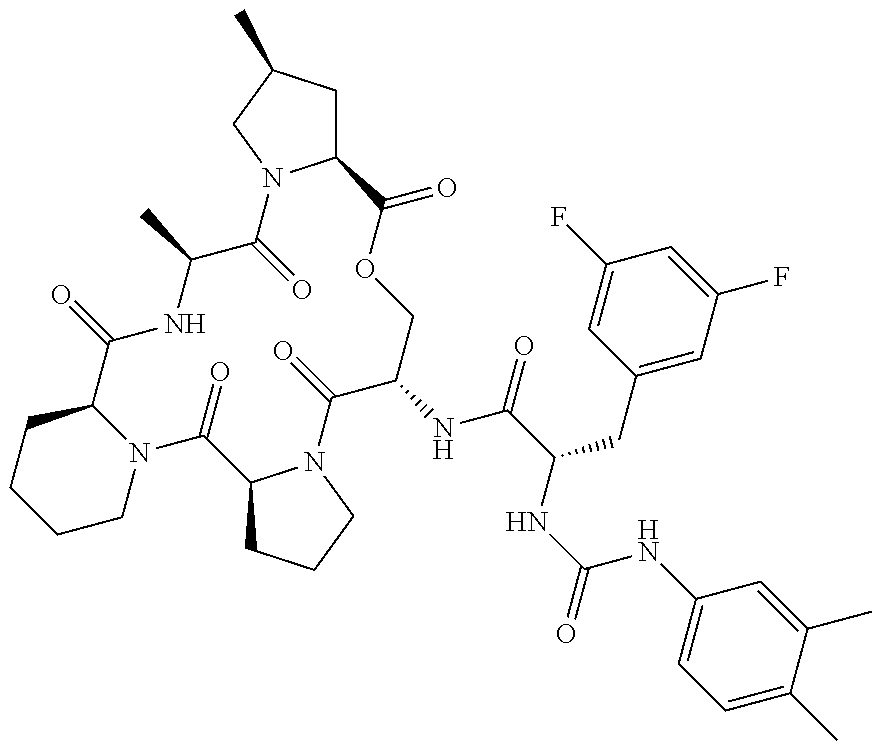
N12C(CCCC1)C(=O)NC(C)C(=O)N1C(CC(C)C1)C(=O)OCC(NC(C(NC(NC1=CC=C(C)C(C)=C1)=O)CC1=CC(F)=CC(F)=C1)=O)C(=O)N1C(C2=O)CCC1
